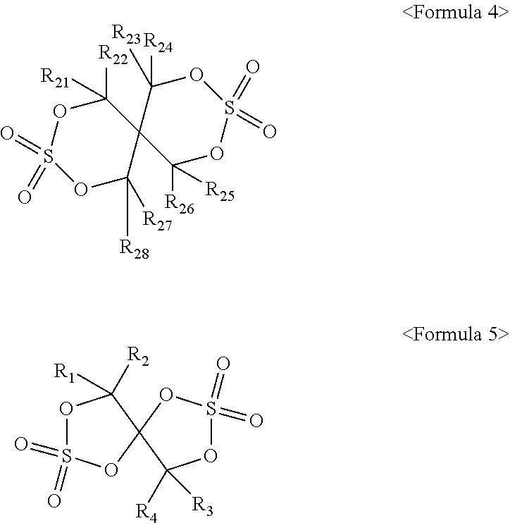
S1(=O)(=O)OC([R28])([R27])C2(C([R22])([R21])O1)C([R26])([R25])OS(=O)(=O)OC2([R24])[R23].O1S(=O)(=O)OC2(C1([R2])[R1])C([R4])([R3])OS(=O)(=O)O2
